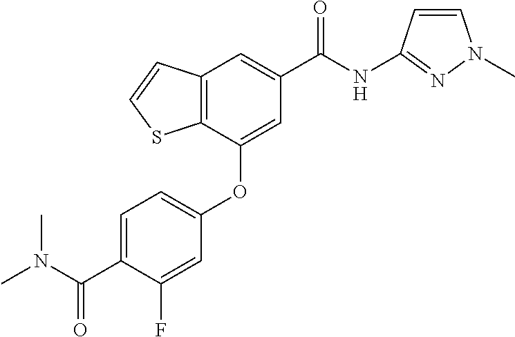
C12=C(C(OC3=CC=C(C(N(C)C)=O)C(F)=C3)=CC(C(NC3=NN(C)C=C3)=O)=C1)SC=C2
